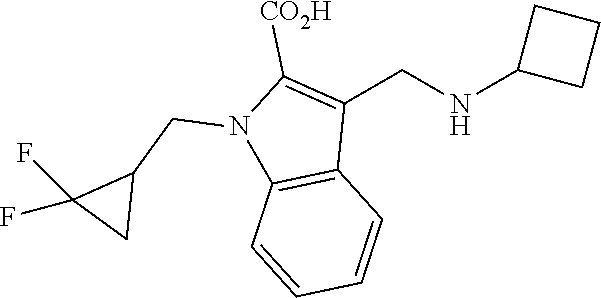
N1(CC2C(F)(F)C2)C2=C(C(CNC3CCC3)=C1[CO2H])C=CC=C2
